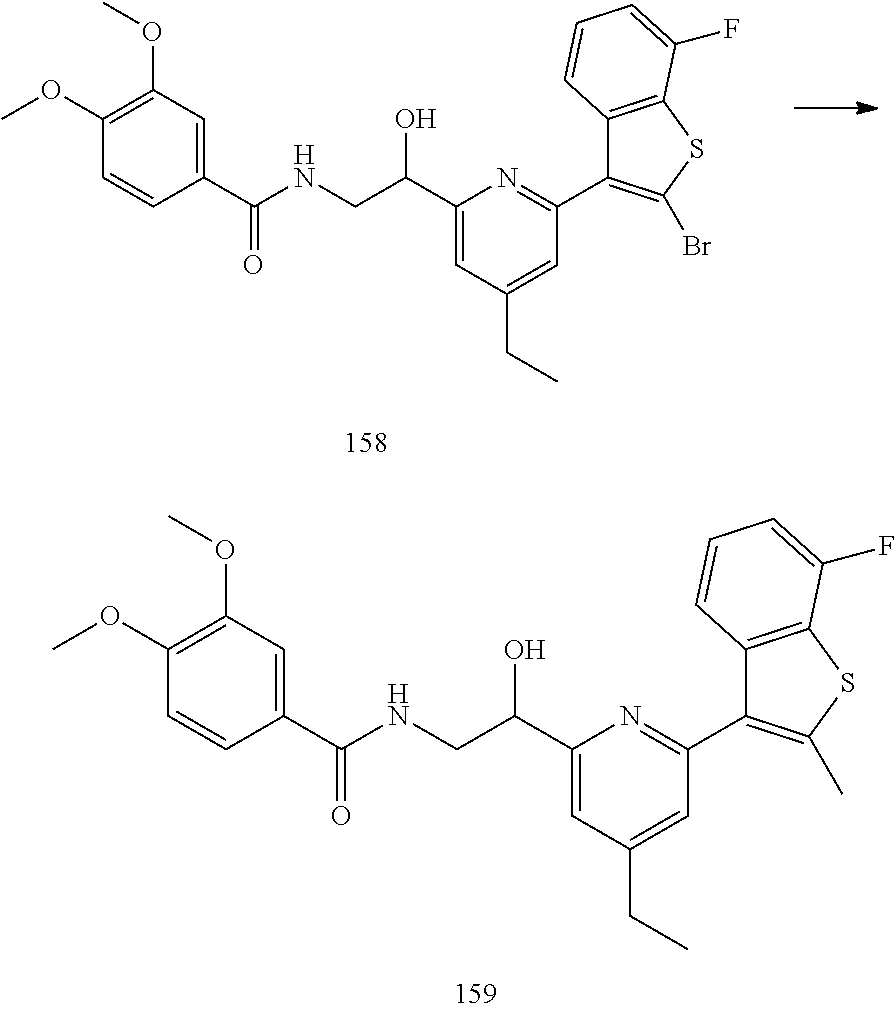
C1(C(CNC(C2=CC(OC)=C(OC)C=C2)=O)O)=CC(CC)=CC(C2=C(C)SC3=C2C=CC=C3F)=N1.C1(C(CNC(C2=CC(OC)=C(OC)C=C2)=O)O)=CC(CC)=CC(C2=C(Br)SC3=C2C=CC=C3F)=N1
